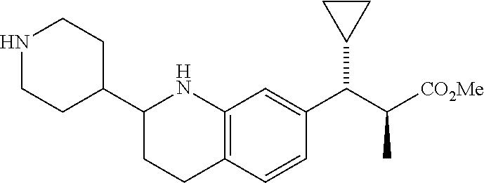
N1CCC(C2CCC3=C(N2)C=C(C(C([CO2Me])C)C2CC2)C=C3)CC1
